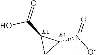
N(=O)(C1C(C(O)=O)C1)[O-]
